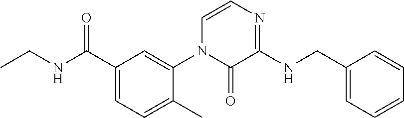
C1(C(NCC)=O)=CC=C(C)C(N2C(=O)C(NCC3=CC=CC=C3)=NC=C2)=C1
